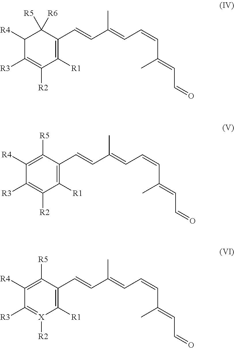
C1([R4])C([R3])=C([R2])C([R1])=C(C=CC(=CC=CC(=CC=O)C)C)C1([R6])[R5].C1([R4])=C([R5])C(C=CC(=CC=CC(=CC=O)C)C)=C([R1])C([R2])=C1[R3].C1([R4])=C([R5])C(C=CC(=CC=CC(=CC=O)C)C)=C([R1])[X]([R2])=C1[R3]
